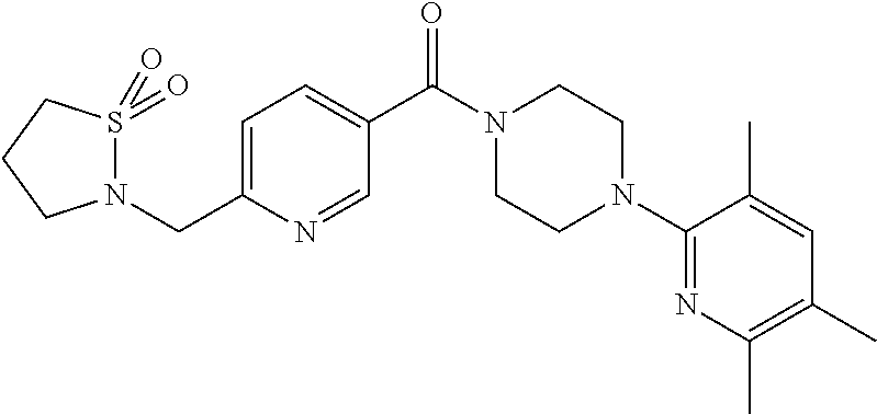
C1=C(CN2S(=O)(=O)CCC2)N=CC(C(N2CCN(C3=NC(C)=C(C)C=C3C)CC2)=O)=C1
